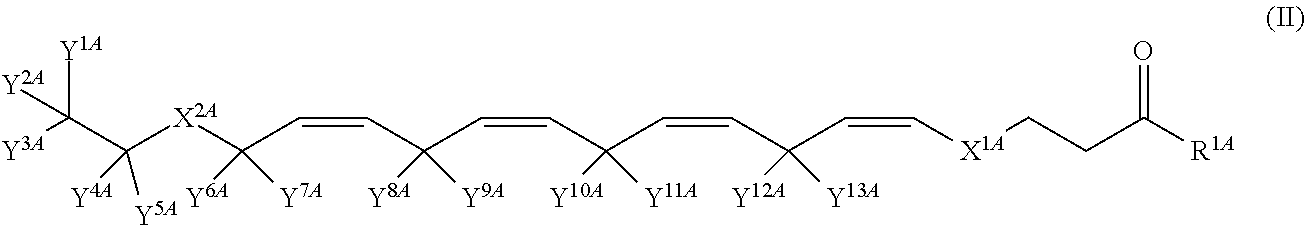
C(=CC(C=CC(C=CC(C=CC([X2A]C(C([Y3A])([Y1A])[Y2A])([Y4A])[Y5A])([Y6A])[Y7A])([Y8A])[Y9A])([Y10A])[Y11A])([Y12A])[Y13A])[X1A]CCC([R1A])=O
